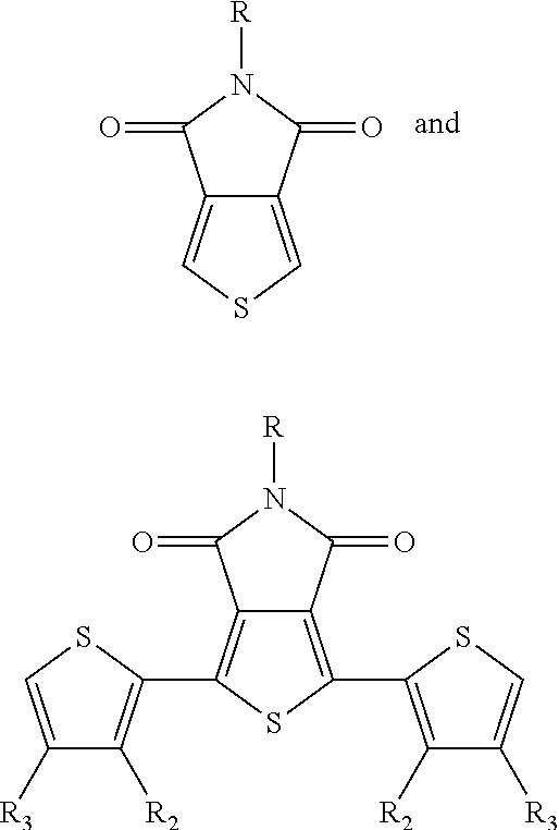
C12=CSC=C1C(=O)N([R])C2=O.C12=C(C3=C([R2])C([R3])=CS3)SC(C3=C([R2])C([R3])=CS3)=C1C(=O)N([R])C2=O
